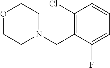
O1CCN(CC2=C(Cl)C=CC=C2F)CC1
